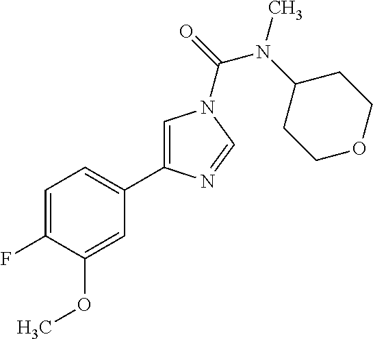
C1=C(F)C(OC)=CC(C2=CN(C(=O)N(C3CCOCC3)C)C=N2)=C1
